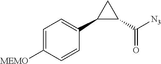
C1(C2C(C([N3])=O)C2)=CC=C([MEMO])C=C1
